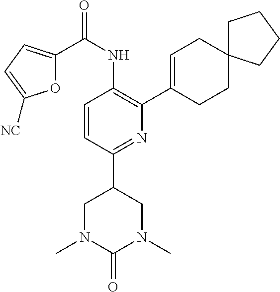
C1=CC(C2CN(C)C(=O)N(C)C2)=NC(C2=CCC3(CC2)CCCC3)=C1NC(C1=CC=C([NC])O1)=O
